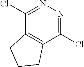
C1(Cl)=NN=C(Cl)C2=C1CCC2
